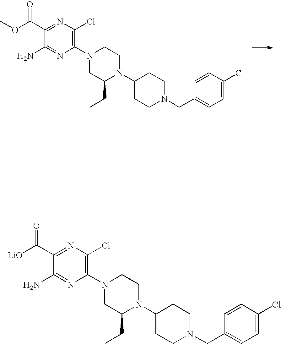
C1(C(OC)=O)=NC(Cl)=C(N2CC(CC)N(C3CCN(CC4=CC=C(Cl)C=C4)CC3)CC2)N=C1N.C1(C([LiO])=O)=NC(Cl)=C(N2CC(CC)N(C3CCN(CC4=CC=C(Cl)C=C4)CC3)CC2)N=C1N
